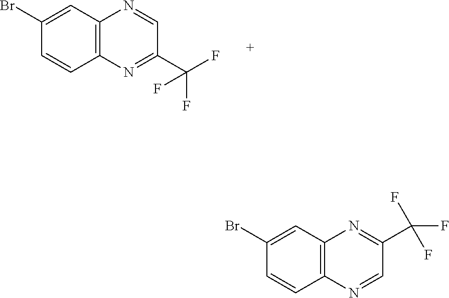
C1=CC2=C(C=C1Br)N=C(C(F)(F)F)C=N2.C1=CC2=C(C=C1Br)N=CC(C(F)(F)F)=N2
